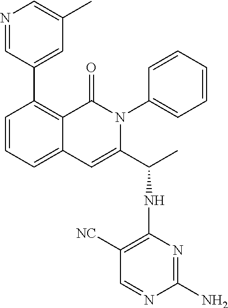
C1(C2=CC(C)=CN=C2)=C2C(=CC=C1)C=C(C(C)NC1=C([NC])C=NC(N)=N1)N(C1=CC=CC=C1)C2=O
